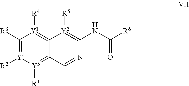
N(C(=O)[R6])C1=[Y2]([R5])C2=[Y1]([R4])C([R3])=[Y4]([R2])[Y3]([R1])=C2C=N1
